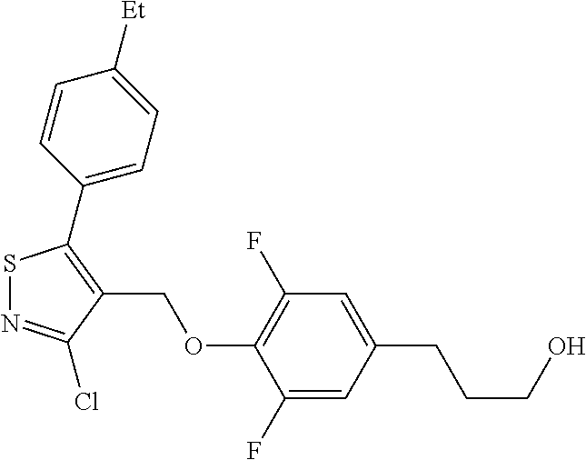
S1N=C(Cl)C(COC2=C(F)C=C(CCCO)C=C2F)=C1C1=CC=C([Et])C=C1
